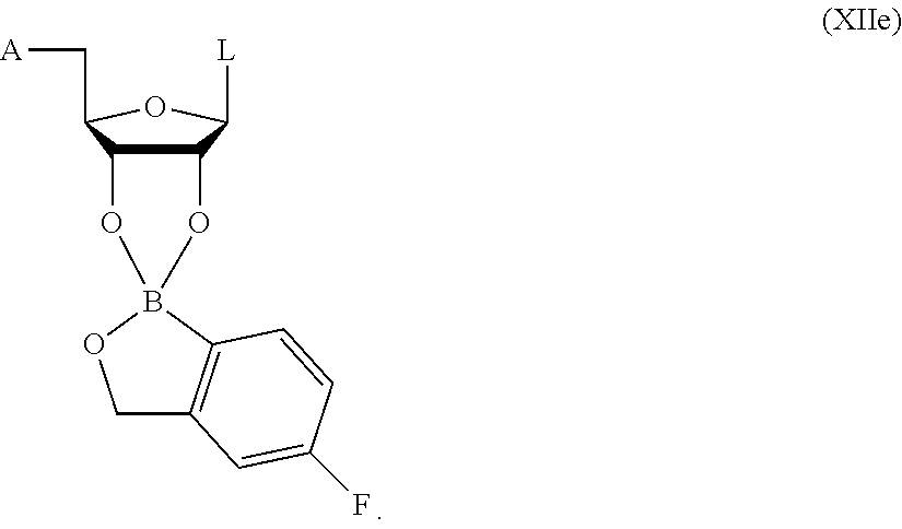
C1C2=C(B3(O1)OC1C(C([L])OC1C[A])O3)C=CC(F)=C2
